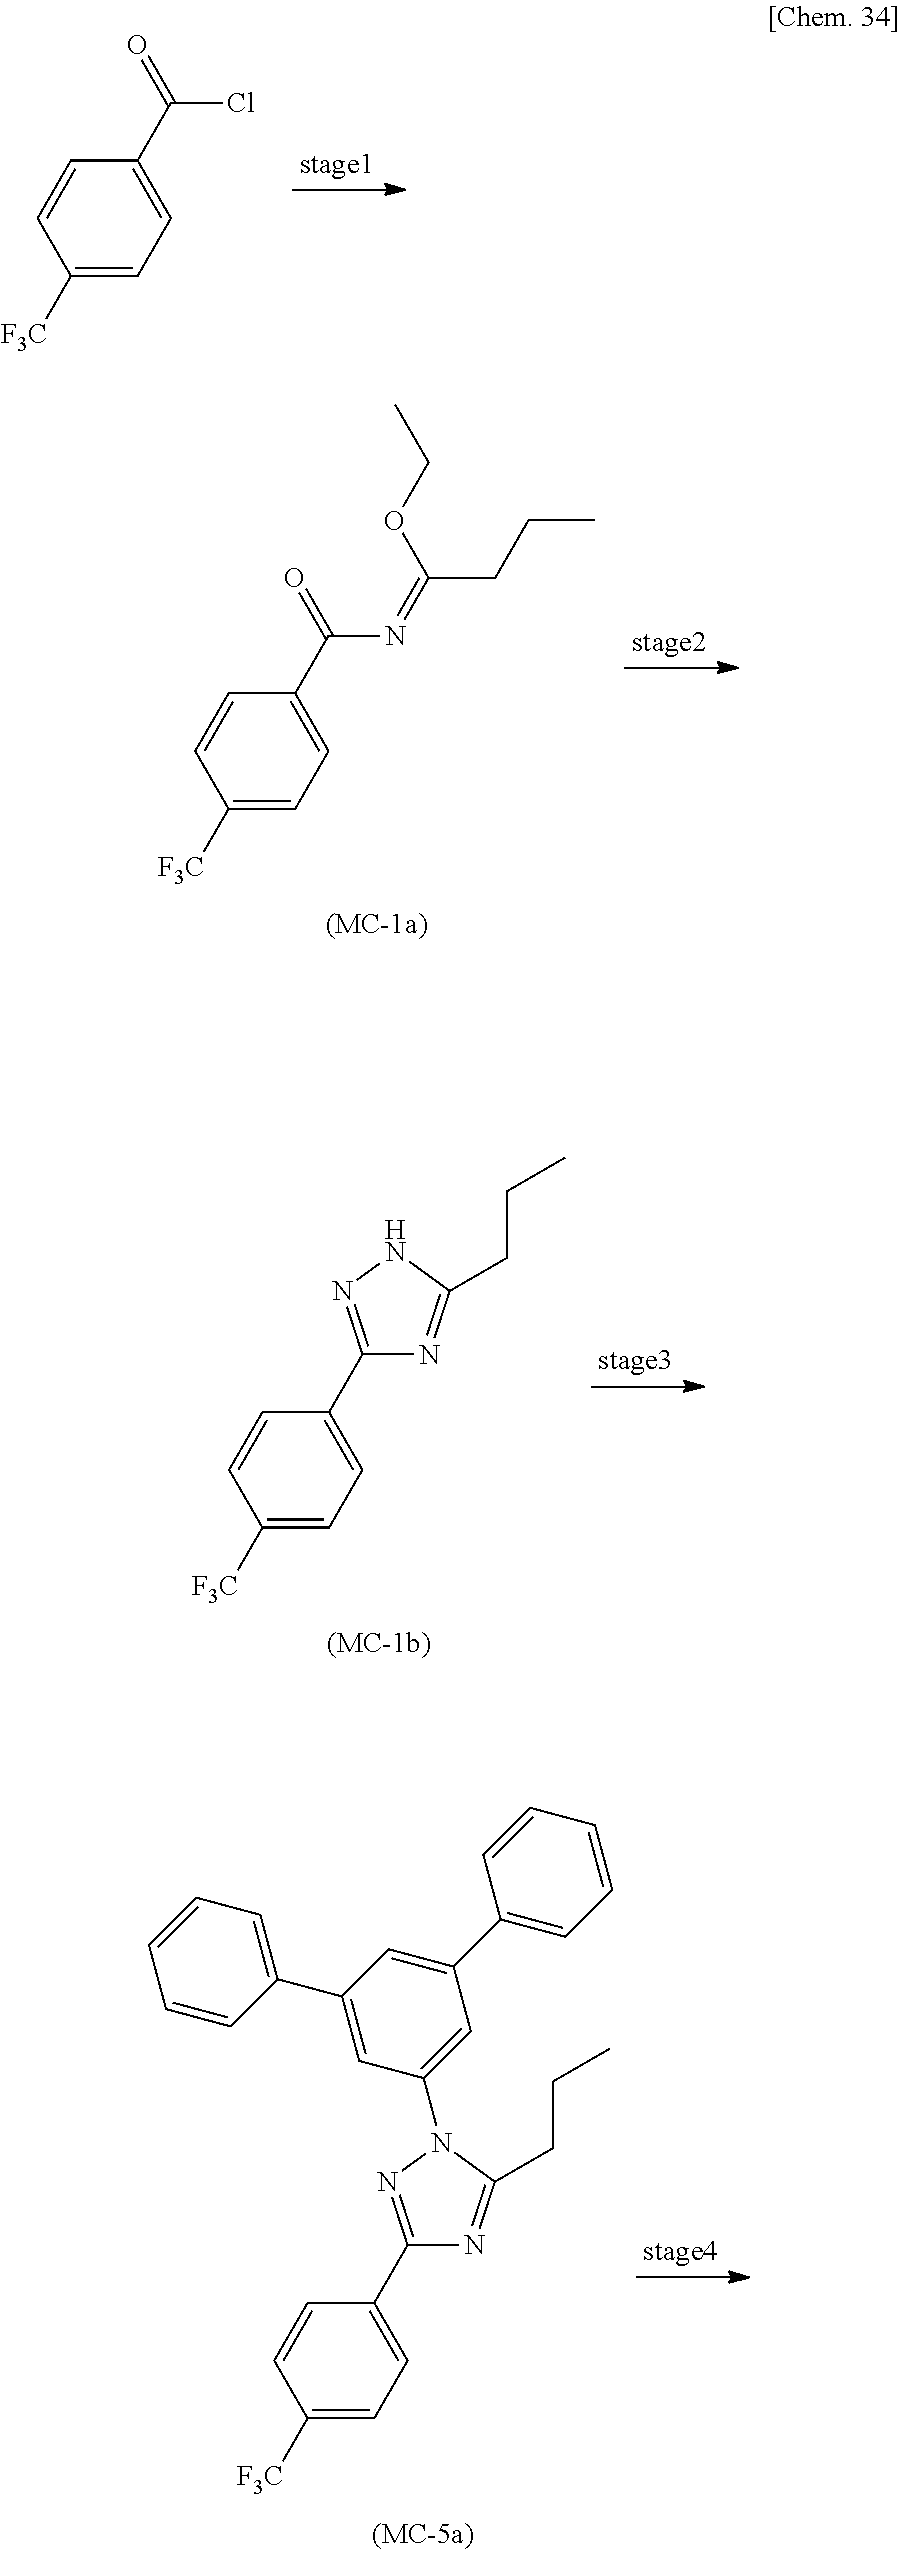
C1(C(=O)Cl)=CC=C([F3C])C=C1.C1(C(=O)N=C(CCC)OCC)=CC=C([F3C])C=C1.C1(C2=NNC(CCC)=N2)=CC=C([F3C])C=C1.C1(C2=NN(C3=CC(C4=CC=CC=C4)=CC(C4=CC=CC=C4)=C3)C(CCC)=N2)=CC=C([F3C])C=C1
